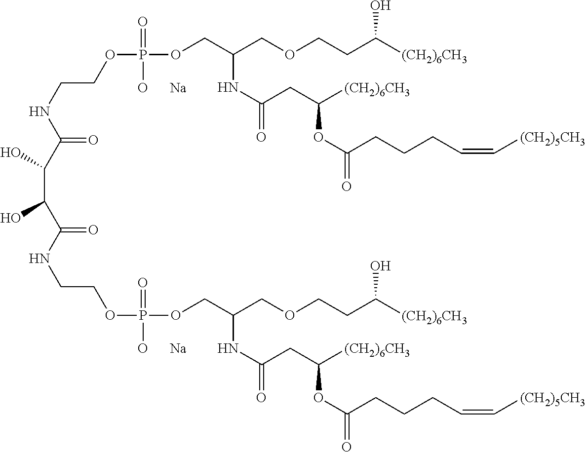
C(NCCOP(OCC(COCCC([(CH2)6CH3])O)NC(=O)CC([(CH2)6CH3])OC(=O)CCCC=C[(CH2)5CH3])(=O)[O      Na])(=O)C(C(C(NCCOP(OCC(COCCC([(CH2)6CH3])O)NC(=O)CC([(CH2)6CH3])OC(=O)CCCC=C[(CH2)5CH3])(=O)[O      Na])=O)O)O
